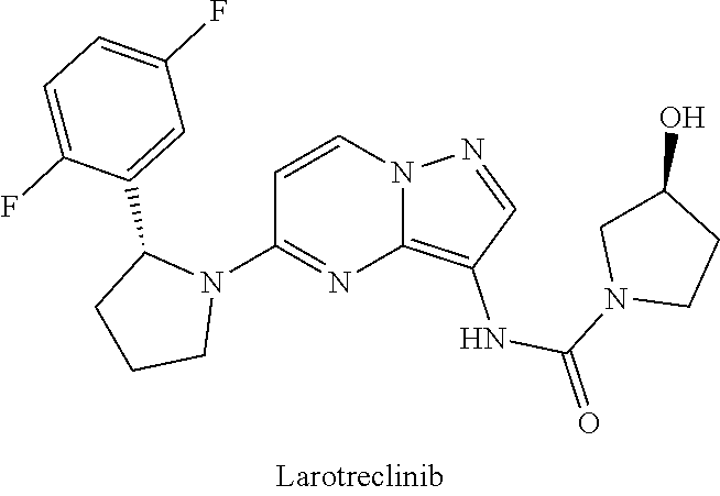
C1=CN2C(=C(NC(N3CCC(O)C3)=O)C=N2)N=C1N1C(C2=CC(F)=CC=C2F)CCC1
